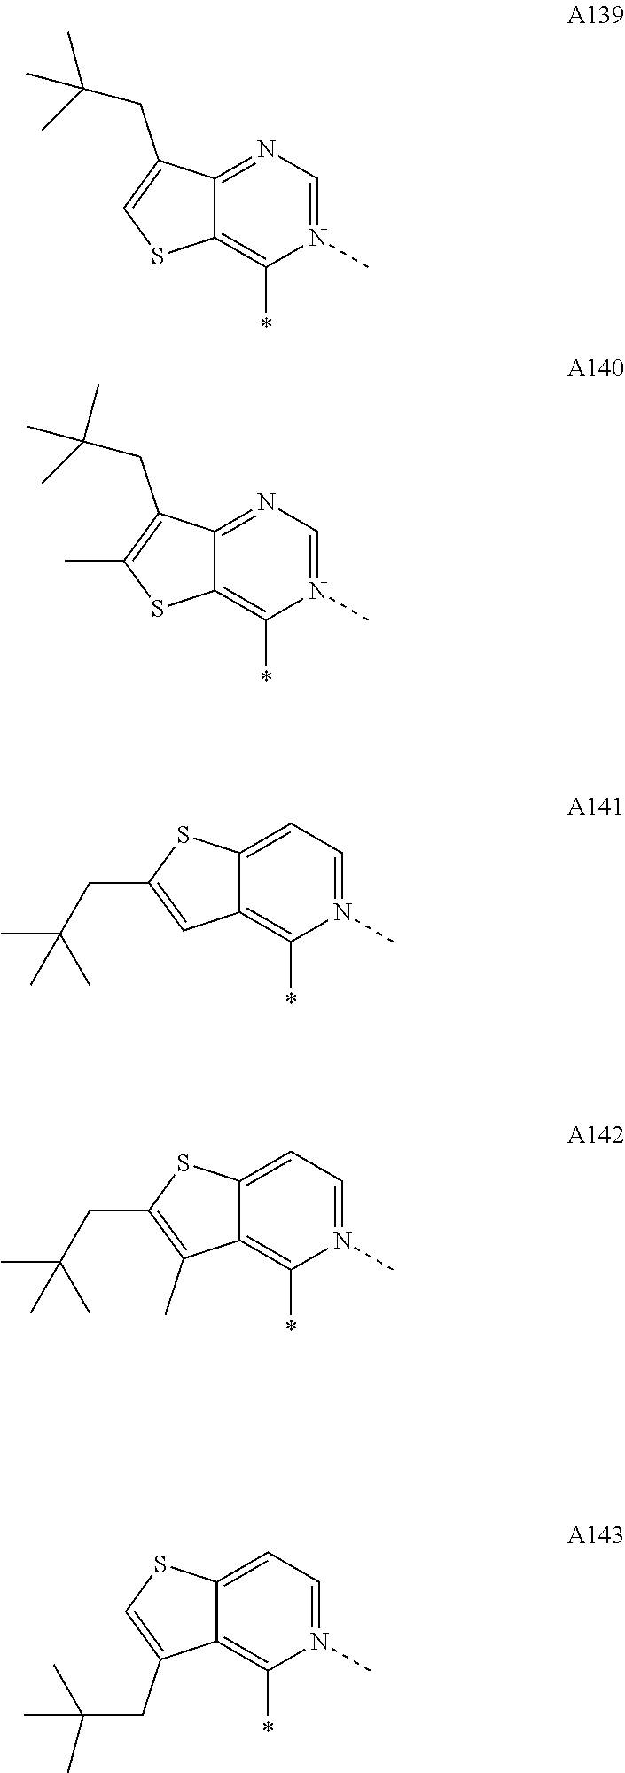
C12=NC=N(C)C(*)=C1SC=C2CC(C)(C)C.C12=NC=N(C)C(*)=C1SC(C)=C2CC(C)(C)C.C12=CC=N(C)C(*)=C1C=C(CC(C)(C)C)S2.C12=CC=N(C)C(*)=C1C(CC(C)(C)C)=CS2.C12=CC=N(C)C(*)=C1C(C)=C(CC(C)(C)C)S2
